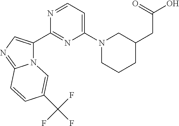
N12C(C3=NC(N4CCCC(CC(=O)O)C4)=CC=N3)=CN=C1C=CC(C(F)(F)F)=C2
